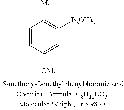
C1=CC([OMe])=CC([B(OH)2])=C1[Me]
